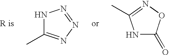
N1C(C)=NN=N1.N1C(=O)ON=C1C
